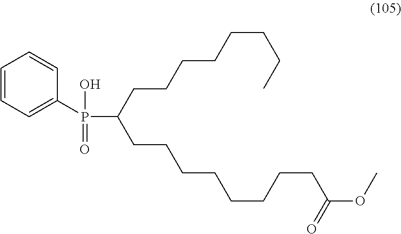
C1=CC=C(P(C(CCCCCCCC)CCCCCCCCC(OC)=O)(O)=O)C=C1
